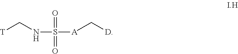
[T]CNS([A]C[D])(=O)=O
